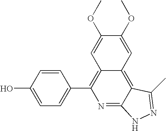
C1=C(O)C=CC(C2=C3C(=C4C(=N2)NN=C4C)C=C(OC)C(OC)=C3)=C1
